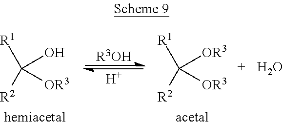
[R1]C([OR3])([OR3])[R2].[acetal].[R1]C(O)([OR3])[R2].[hemiacetal].[R3OH].[H].O
